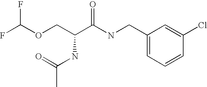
FC(OCC(C(NCC1=CC=CC(Cl)=C1)=O)NC(C)=O)F
